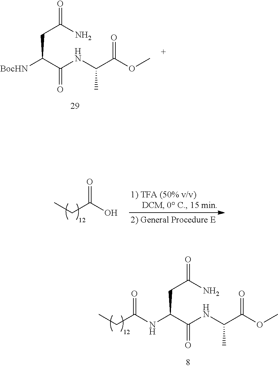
C(C(C(NC(C(=O)OC)C)=O)[BocHN])C(N)=O.CCC(O)=O.C(C(C(NC(C(=O)OC)C)=O)NC(CC)=O)C(N)=O
